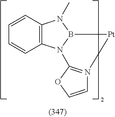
C12=C(N3B(N1C)[Pt]N1=C3OC=C1)C=CC=C2
